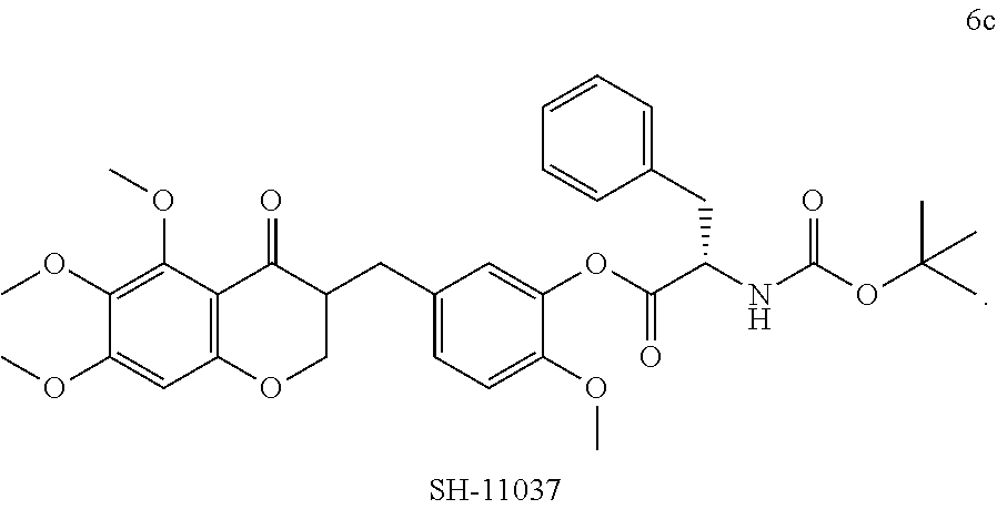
COC1=C(OC)C2=C(C=C1OC)OCC(CC1=CC=C(OC)C(OC(C(NC(=O)OC(C)(C)C)CC3=CC=CC=C3)=O)=C1)C2=O
